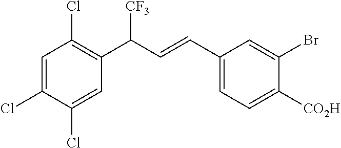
C1=C(Cl)C(Cl)=CC(C(C=CC2=CC=C([CO2H])C(Br)=C2)[CF3])=C1Cl
